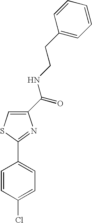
C1(C(=O)NCCC2=CC=CC=C2)=CSC(C2=CC=C(Cl)C=C2)=N1
